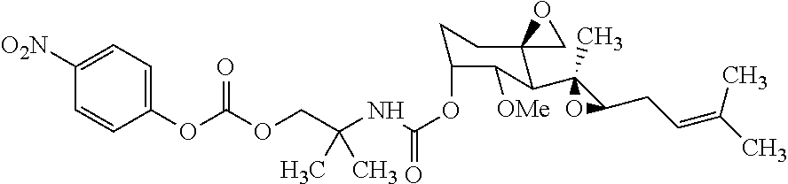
C1C(OC(NC(COC(OC2=CC=C([O2N])C=C2)=O)(C)C)=O)C([OMe])C(C2(C)C(CC=C(C)C)O2)C2(C1)CO2
